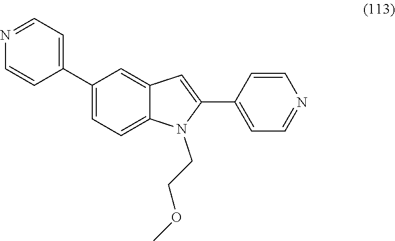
C1=C(C2=CC3=CC(C4=CC=NC=C4)=CC=C3N2CCOC)C=CN=C1
